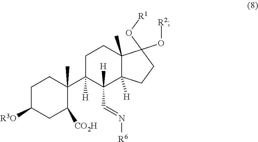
C1C([R3O])CC([CO2H])C(C2([H])C(C=N[R6])([H])C3([H])C(C)(CC2)C(O[R2])(O[R1])CC3)(C)C1
